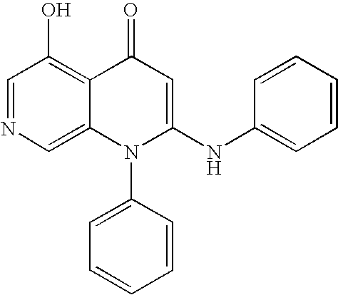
C1=NC=C2C(=C1O)C(=O)C=C(NC1=CC=CC=C1)N2C1=CC=CC=C1
